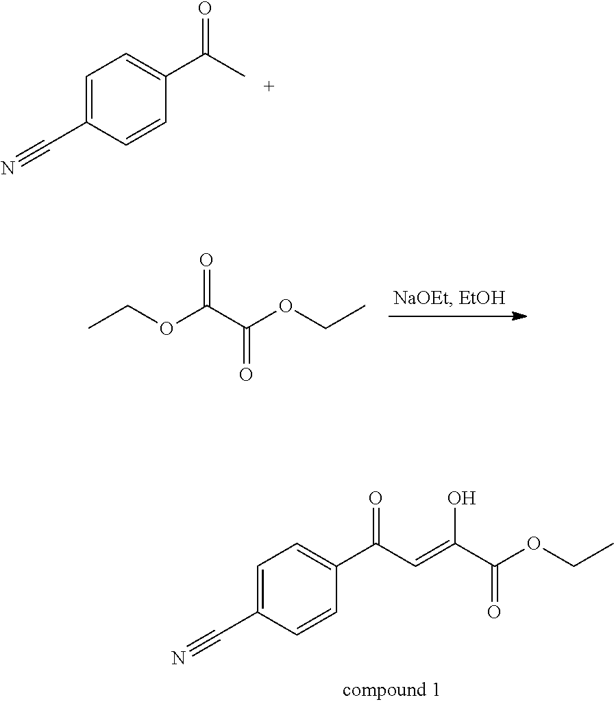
C1=C(C#N)C=CC(C(C)=O)=C1.C1=C(C#N)C=CC(C(=O)C=C(C(OCC)=O)O)=C1.CCOC(C(OCC)=O)=O
